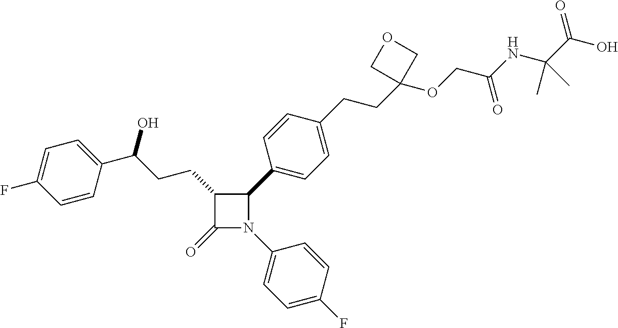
C1(=O)N(C2=CC=C(F)C=C2)C(C2=CC=C(CCC3(OCC(NC(C(O)=O)(C)C)=O)COC3)C=C2)C1CCC(O)C1=CC=C(F)C=C1
